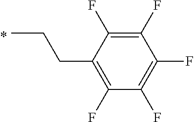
C1(F)=C(F)C(F)=C(F)C(F)=C1CCC
